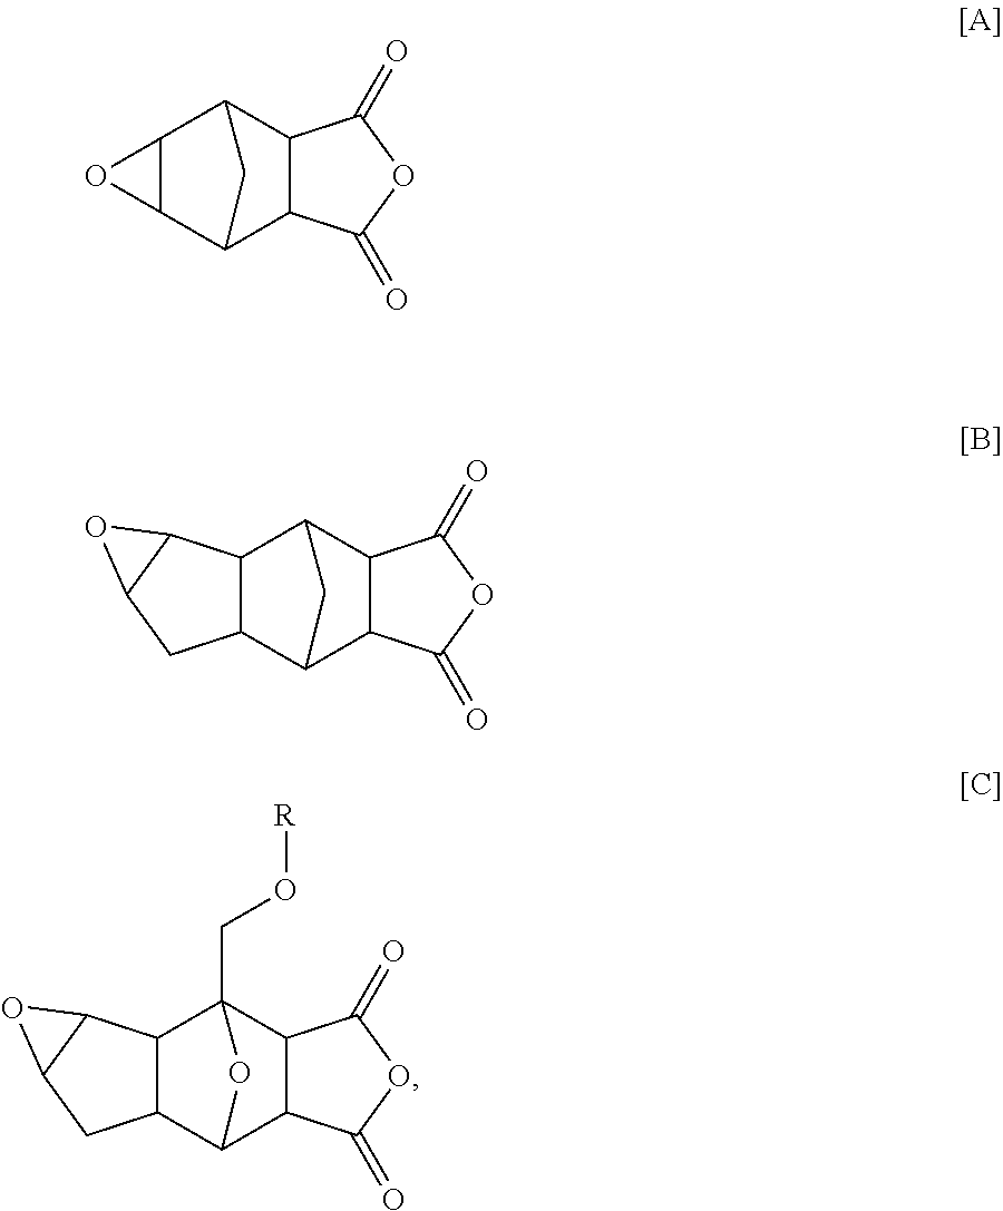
C12C(C3C4C(C1C3)C(=O)OC4=O)O2.C12C(C3C4C(C1C3)C(=O)OC4=O)CC1C2O1.C12C(C3C4C(C1(CO[R])O3)C(=O)OC4=O)CC1C2O1
